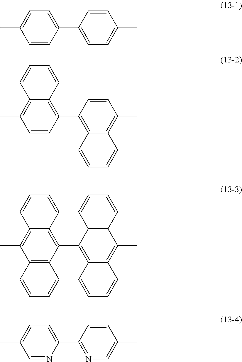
C1(C2=CC=C(C)C=C2)=CC=C(C)C=C1.C1(C2=C3C(=C(C)C=C2)C=CC=C3)=C2C(=C(C)C=C1)C=CC=C2.C1(C2=C3C(=C(C)C4=C2C=CC=C4)C=CC=C3)=C2C(=C(C)C3=C1C=CC=C3)C=CC=C2.C1(C2=NC=C(C)C=C2)=CC=C(C)C=N1
